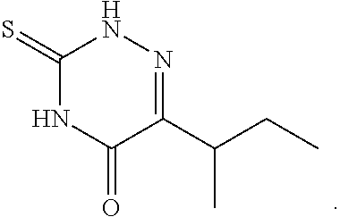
C1(=S)NC(=O)C(C(CC)C)=NN1
